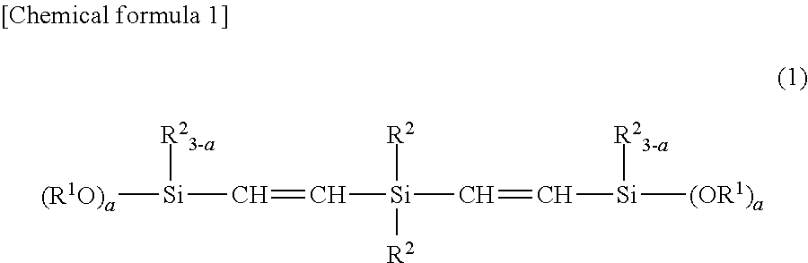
[(R1O)a][Si]([R23-a])C=C[Si]([R2])([R2])C=C[Si]([(OR1)a])[R23-a]
